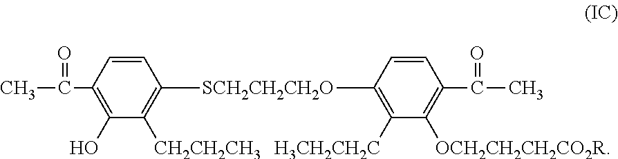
C1=CC(C(=O)C)=C(O)C([CH2CH2CH3])=C1[SCH2CH2CH2O]C1=C([H3CH2CH2C])C([OCH2CH2CH2CO2R])=C(C(=O)C)C=C1
